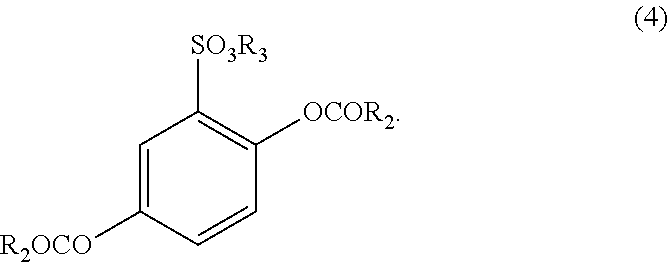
C1=CC([R2OCO])=CC([SO3R3])=C1[OCOR2]
